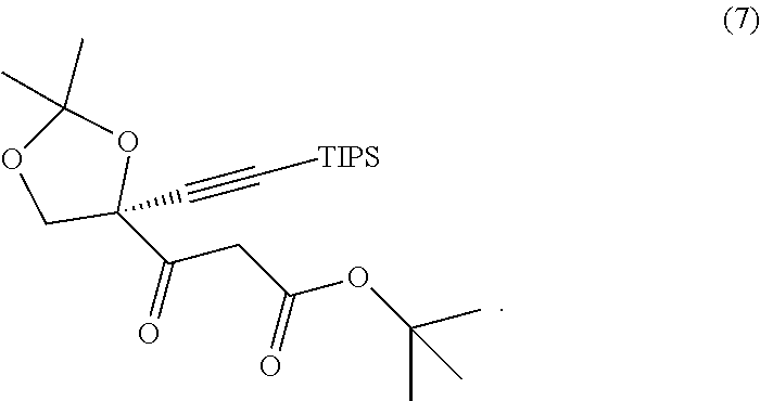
C1(C(CC(OC(C)(C)C)=O)=O)(C#C[TIPS])OC(C)(C)OC1
